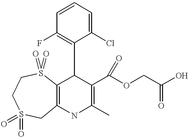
C12=C(NC(C)=C(C(OCC(O)=O)=O)C1C1=C(F)C=CC=C1Cl)CS(=O)(=O)CCS2(=O)=O
